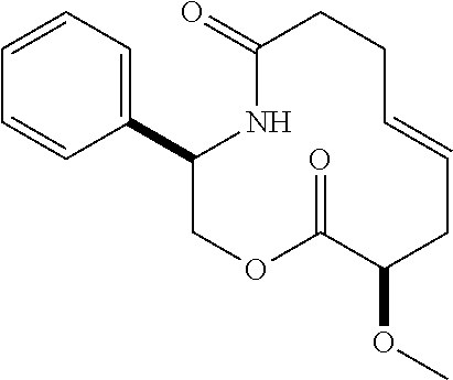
C1=CC=C(C2COC(=O)C(OC)CC=CCCC(=O)N2)C=C1
